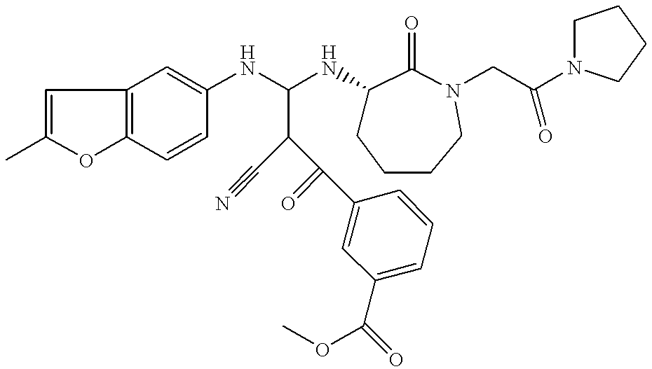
C1=C(C)OC2=C1C=C(NC(NC1CCCCN(CC(N3CCCC3)=O)C1=O)C(C(=O)C1=CC(C(OC)=O)=CC=C1)C#N)C=C2
